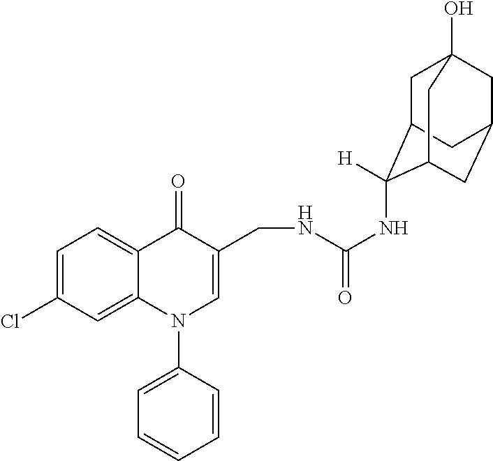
C1=C(Cl)C=C2C(=C1)C(=O)C(CNC(NC1([H])C3CC4(O)CC(CC1C4)C3)=O)=CN2C1=CC=CC=C1
